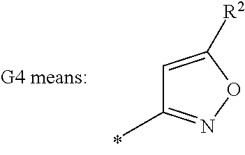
C1(C)=NOC([R2])=C1
